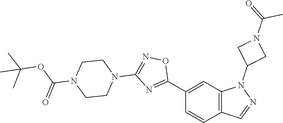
C1(C2=NC(N3CCN(C(=O)OC(C)(C)C)CC3)=NO2)=CC2=C(C=C1)C=NN2C1CN(C(C)=O)C1
